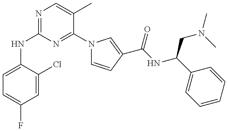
C1=C(NC2=NC=C(C)C(N3C=CC(C(NC(C4=CC=CC=C4)CN(C)C)=O)=C3)=N2)C(Cl)=CC(F)=C1
